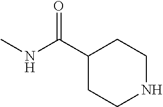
N(C(C1CCNCC1)=O)C
